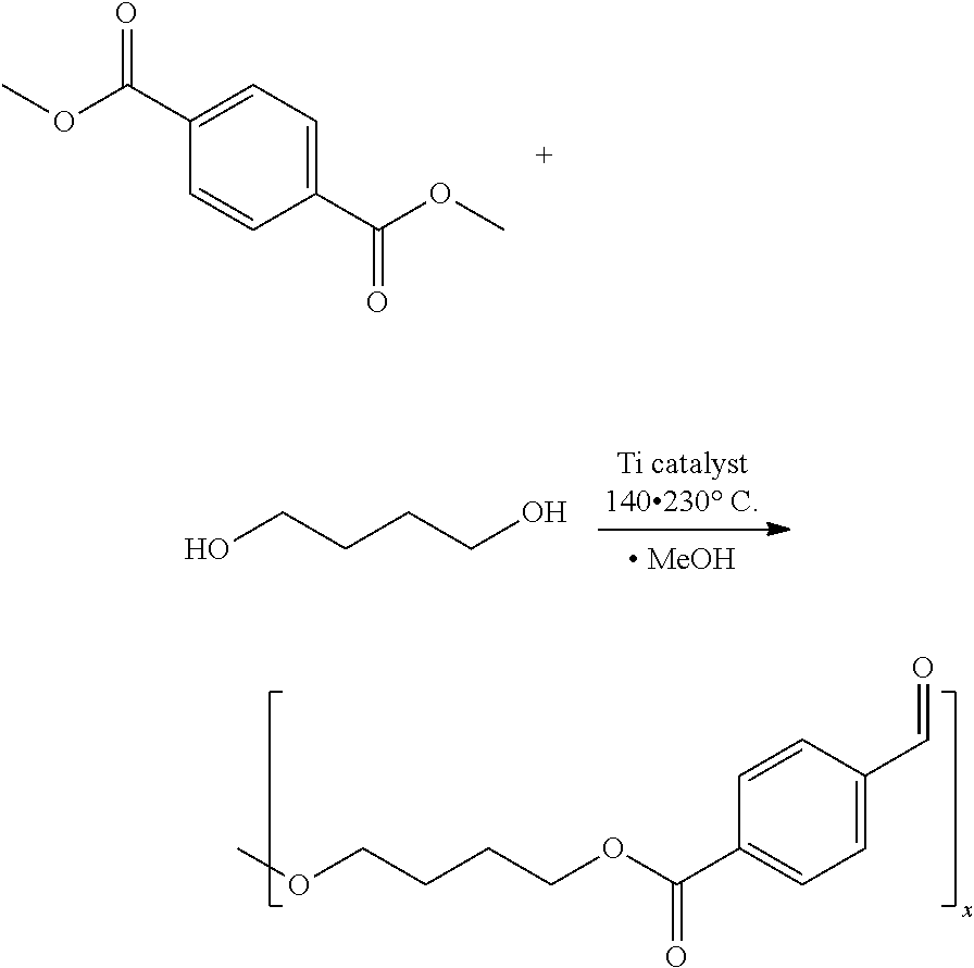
O(CCCCOC(C1=CC=C(C=O)C=C1)=O)C.[ MeOH].OCCCCO.C1(C(OC)=O)=CC=C(C(OC)=O)C=C1
